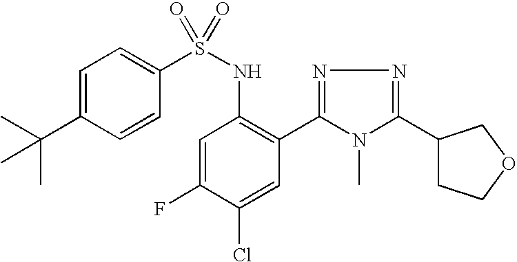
C1=C(C(C)(C)C)C=CC(S(NC2=C(C3=NN=C(C4CCOC4)N3C)C=C(Cl)C(F)=C2)(=O)=O)=C1
